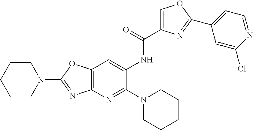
C1(N2CCCCC2)=NC2=C(C=C1NC(C1=COC(C3=CC=NC(Cl)=C3)=N1)=O)OC(N1CCCCC1)=N2
